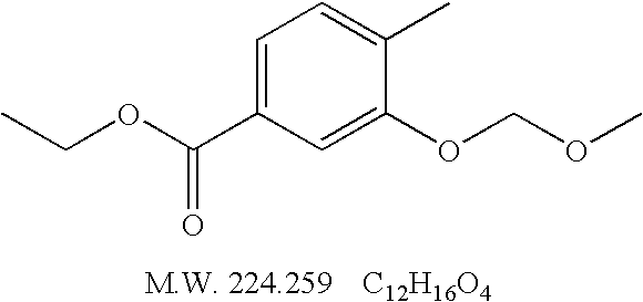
C1=C(C(OCC)=O)C=C(OCOC)C(C)=C1.[C12H16O4]
